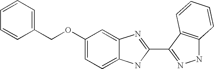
C1=C2C(=CC(OCC3=CC=CC=C3)=C1)N=C(C1=NNC3=C1C=CC=C3)N2
